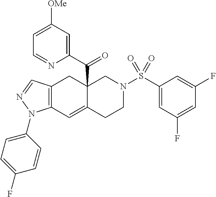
C12=C(C=C3C(C(C4=CC([OMe])=CC=N4)=O)(C1)CN(S(C1=CC(F)=CC(F)=C1)(=O)=O)CC3)N(C1=CC=C(F)C=C1)N=C2
